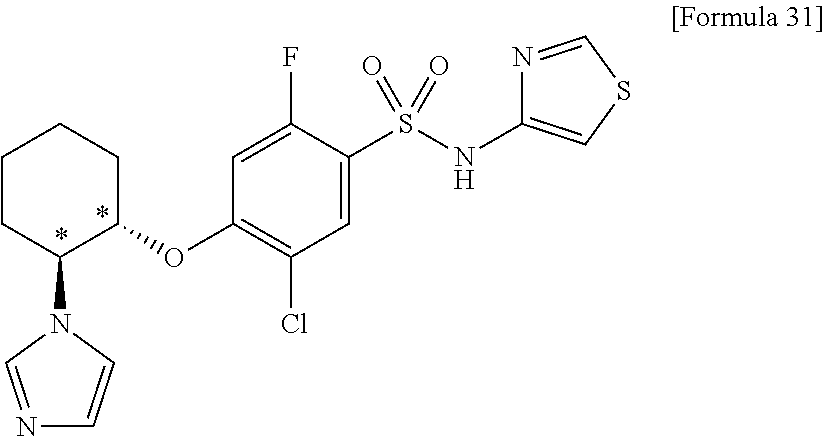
C1(OC2=C(Cl)C=C(S(NC3=CSC=N3)(=O)=O)C(F)=C2)CCCCC1N1C=NC=C1
